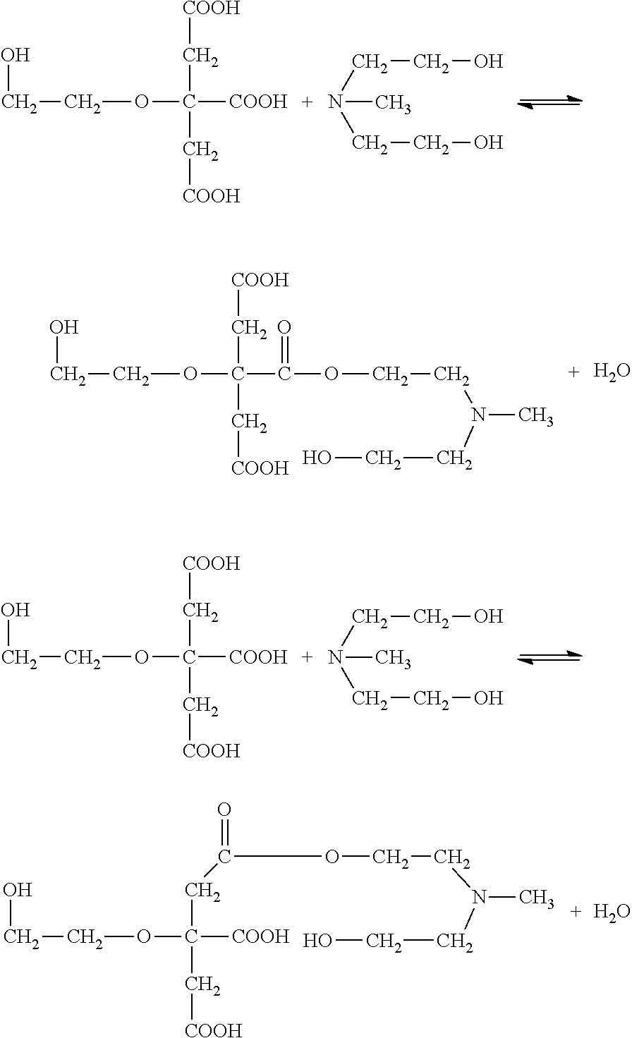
O(C([COOH])(C[COOH])C[COOH])CCO.N(C)(CCO)CCO.O(C([COOH])(C[COOH])C[COOH])CCO.N(C)(CCO)CCO.O(C(C(OCCN(C)CCO)=O)(C[COOH])C[COOH])CCO.O.O(C([COOH])(C[COOH])CC(OCCN(C)CCO)=O)CCO.O
